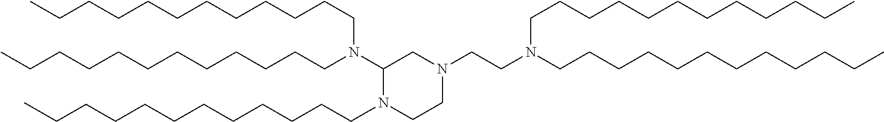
CCCCCCCCCCCCN(C1CN(CCN(CCCCCCCCCCCC)CCCCCCCCCCCC)CCN1CCCCCCCCCCCC)CCCCCCCCCCCC
